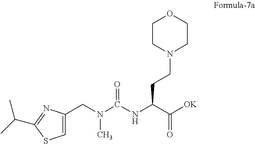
O1CCN(CCC(NC(N(CC2=CSC(C(C)C)=N2)C)=O)C([OK])=O)CC1
